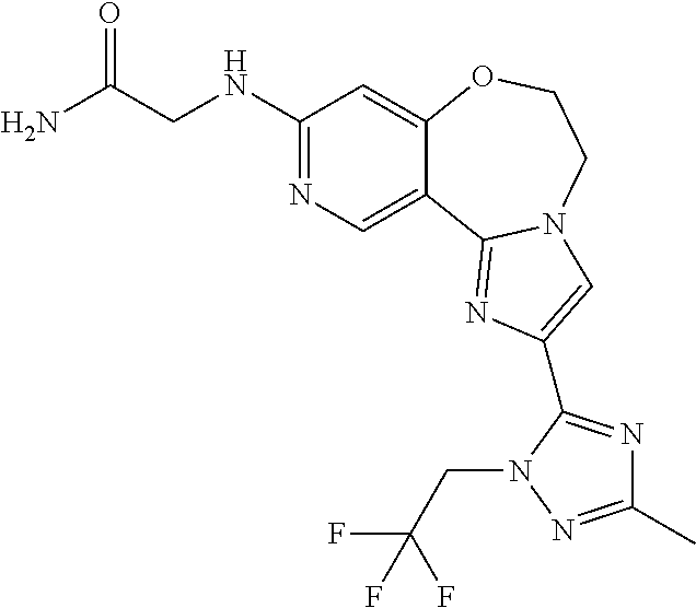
C1(NCC(N)=O)=NC=C2C(=C1)OCCN1C2=NC(C2=NC(C)=NN2CC(F)(F)F)=C1
